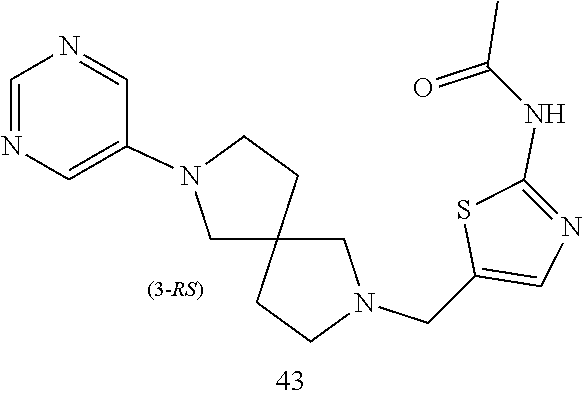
C12(CN(CC3=CN=C(NC(C)=O)S3)CC1)CCN(C1=CN=CN=C1)C2
